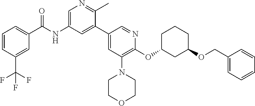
C1(COC2CCCC(OC3=C(N4CCOCC4)C=C(C4=CC(NC(=O)C5=CC=CC(C(F)(F)F)=C5)=CN=C4C)C=N3)C2)=CC=CC=C1
